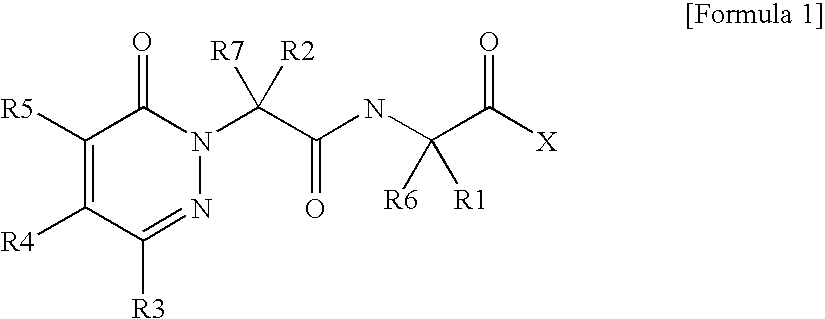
C1([R5])=C([R4])C([R3])=NN(C(C(NC(C([X])=O)([R6])[R1])=O)([R2])[R7])C1=O
